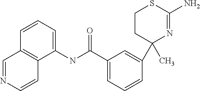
C1(C)(C2=CC(C(=O)NC3=CC=CC4=C3C=CN=C4)=CC=C2)N=C(N)SCC1
